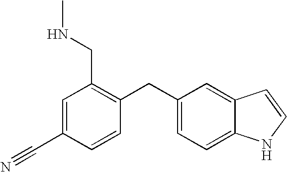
C1=C(C#N)C=CC(CC2=CC=C3C(=C2)C=CN3)=C1CNC
